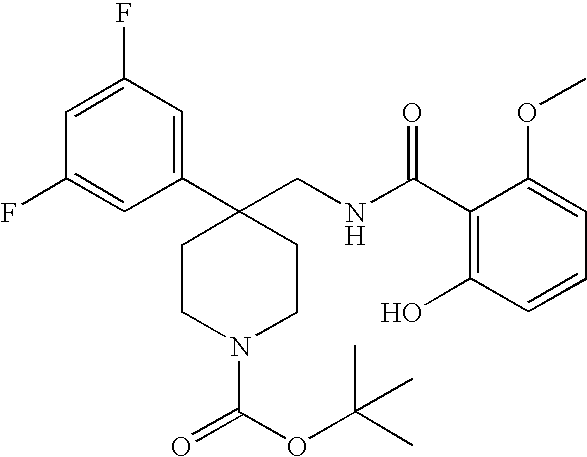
C1CC(C2=CC(F)=CC(F)=C2)(CNC(C2=C(O)C=CC=C2OC)=O)CCN1C(=O)OC(C)(C)C
